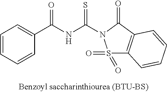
C1=CC=CC(C(=O)NC(=S)N2S(=O)(=O)C3=C(C2=O)C=CC=C3)=C1
